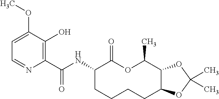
C1(C(NC2C(=O)OC(C)C3C(CCCC2)OC(C)(C)O3)=O)=C(O)C(OC)=CC=N1
